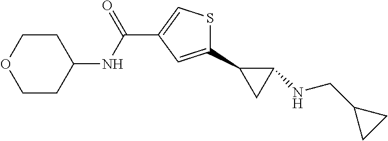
C1(C2CC2NCC2CC2)=CC(C(NC2CCOCC2)=O)=CS1
